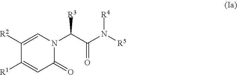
N1(C(C(N([R5])[R4])=O)[R3])C=C([R2])C([R1])=CC1=O
